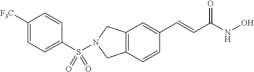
C1(S(N2CC3=C(C=CC(C=CC(NO)=O)=C3)C2)(=O)=O)=CC=C([F3C])C=C1
